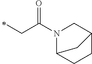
C(C)C(=O)N1C2CCC(C1)C2
